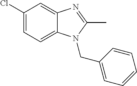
C1(Cl)=CC=C2C(=C1)N=C(C)N2CC1=CC=CC=C1
